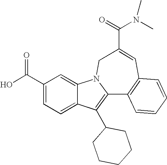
C1(C(O)=O)=CC=C2C(=C1)N1C(=C2C2CCCCC2)C2=C(C=C(C(=O)N(C)C)C1)C=CC=C2
